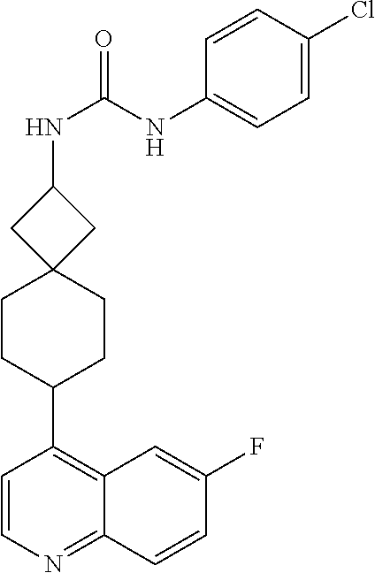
C12=NC=CC(C3CCC4(CC3)CC(NC(NC3=CC=C(Cl)C=C3)=O)C4)=C1C=C(F)C=C2
